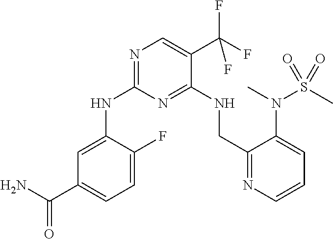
C1=C(F)C(NC2=NC=C(C(F)(F)F)C(NCC3=NC=CC=C3N(S(C)(=O)=O)C)=N2)=CC(C(N)=O)=C1
